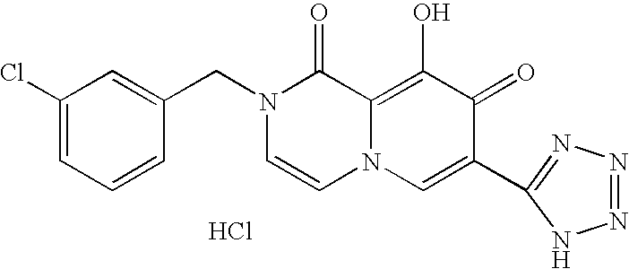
C1=C(CN2C=CN3C(=C(O)C(=O)C(C4=NN=NN4)=C3)C2=O)C=CC=C1Cl.Cl
